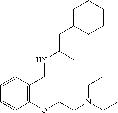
C1=CC(OCCN(CC)CC)=C(CNC(CC2CCCCC2)C)C=C1
